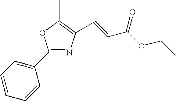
C1(C2=CC=CC=C2)=NC(C=CC(OCC)=O)=C(C)O1
